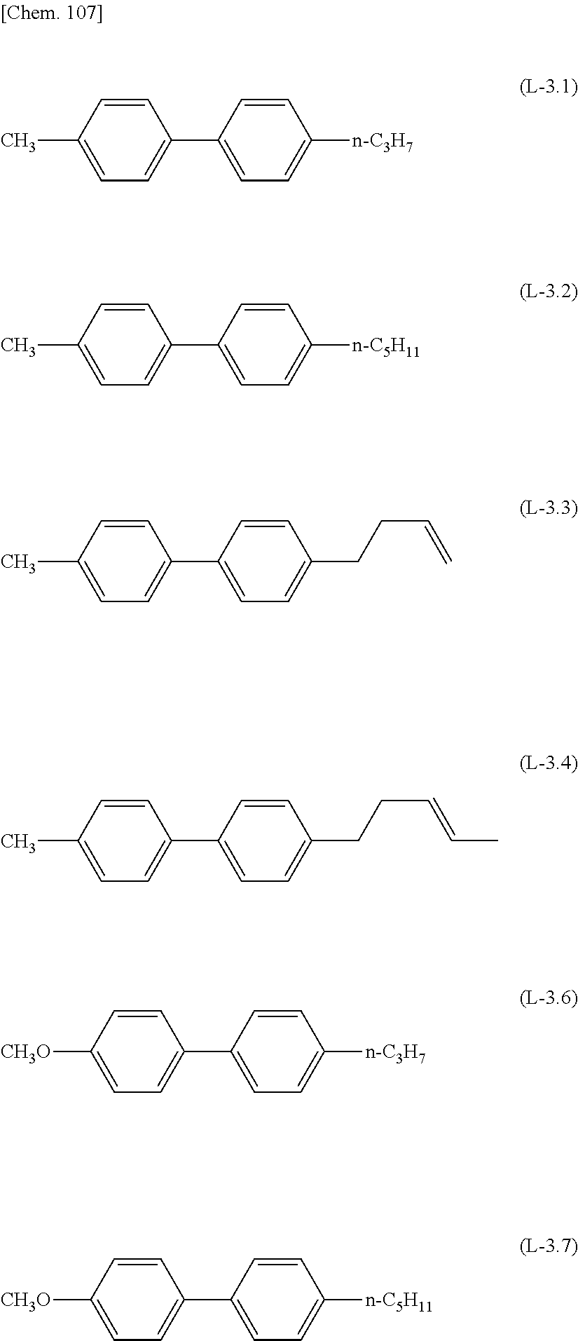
CC1=CC=C(C2=CC=C([n-C3H7])C=C2)C=C1.CC1=CC=C(C2=CC=C([n-C5H11])C=C2)C=C1.CC1=CC=C(C2=CC=C(CCC=C)C=C2)C=C1.CC1=CC=C(C2=CC=C(CCC=CC)C=C2)C=C1.[CH3O]C1=CC=C(C2=CC=C([n-C3H7])C=C2)C=C1.[CH3O]C1=CC=C(C2=CC=C([n-C5H11])C=C2)C=C1
